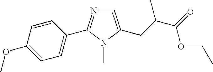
C1=C(CC(C(=O)OCC)C)N(C)C(C2=CC=C(OC)C=C2)=N1
